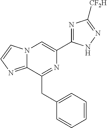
N12C(=NC=C1)C(CC1=CC=CC=C1)=NC(C1=NC([CF2H])=NN1)=C2
